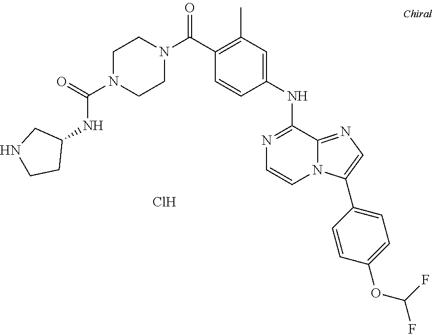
N1=C(NC2=CC(C)=C(C(=O)N3CCN(C(=O)NC4CNCC4)CC3)C=C2)C2=NC=C(C3=CC=C(OC(F)F)C=C3)N2C=C1.Cl
